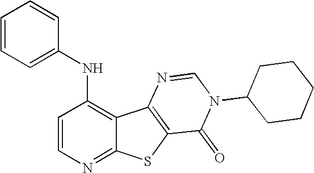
C1(NC2=CC=CC=C2)=C2C(=NC=C1)SC1=C2N=CN(C2CCCCC2)C1=O
